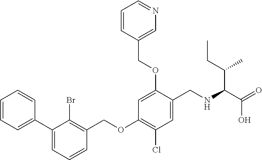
C1=CC=C(C2=CC=CC(COC3=C(Cl)C=C(CNC(C(C)CC)C(=O)O)C(OCC4=CN=CC=C4)=C3)=C2Br)C=C1
